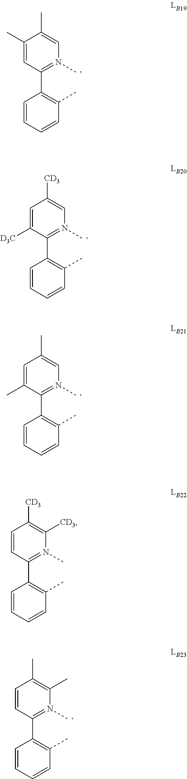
C1(C)=CC(C2=C(C)C=CC=C2)=N(C)C=C1C.C1=C([D3C])C(C2=C(C)C=CC=C2)=N(C)C=C1[CD3].C1=C(C)C(C2=C(C)C=CC=C2)=N(C)C=C1C.C1=CC(C2=C(C)C=CC=C2)=N(C)C([CD3])=C1[CD3].C1=CC(C2=C(C)C=CC=C2)=N(C)C(C)=C1C
